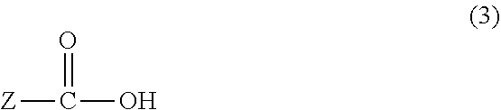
[Z]C(O)=O
